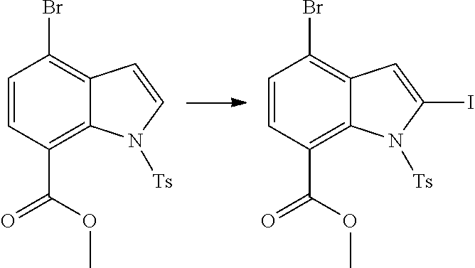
C1=CC(C(OC)=O)=C2C(=C1Br)C=CN2[Ts].C1=CC(C(OC)=O)=C2C(=C1Br)C=C(I)N2[Ts]
